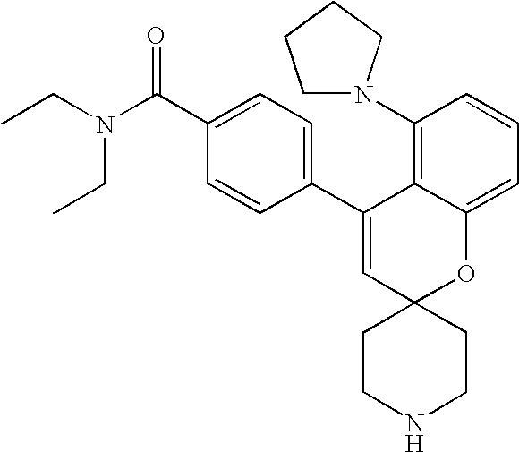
CCN(C(C1=CC=C(C2=CC3(OC4=CC=CC(N5CCCC5)=C24)CCNCC3)C=C1)=O)CC
